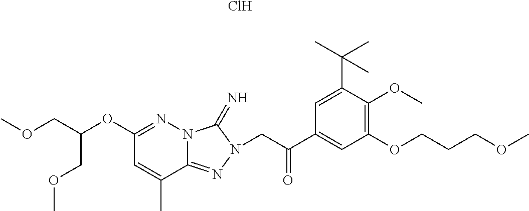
N12C(=NN(CC(C3=CC(OCCCOC)=C(OC)C(C(C)(C)C)=C3)=O)C1=N)C(C)=CC(OC(COC)COC)=N2.Cl
